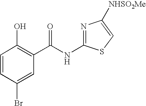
C1=CC(Br)=CC(C(NC2=NC([NHSO2Me])=CS2)=O)=C1O
